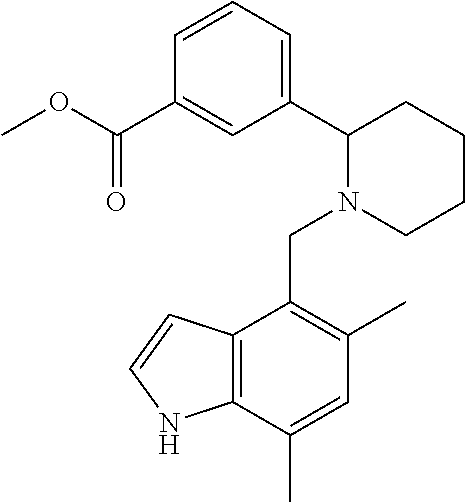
C1(C2N(CC3=C(C)C=C(C)C4=C3C=CN4)CCCC2)=CC=CC(C(OC)=O)=C1
